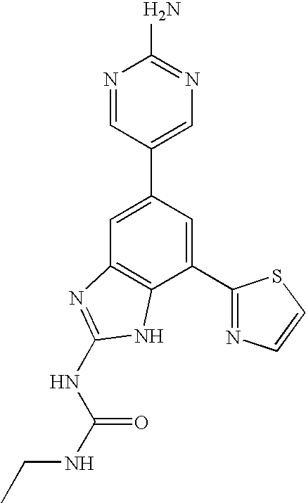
C1=C(C2=CN=C(N)N=C2)C=C(C2=NC=CS2)C2=C1N=C(NC(=O)NCC)N2
